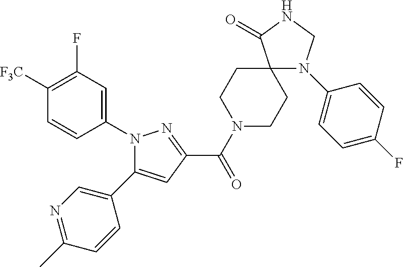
C1([F3C])=C(F)C=C(N2C(C3=CN=C(C)C=C3)=CC(C(N3CCC4(CC3)N(C3=CC=C(F)C=C3)CNC4=O)=O)=N2)C=C1
